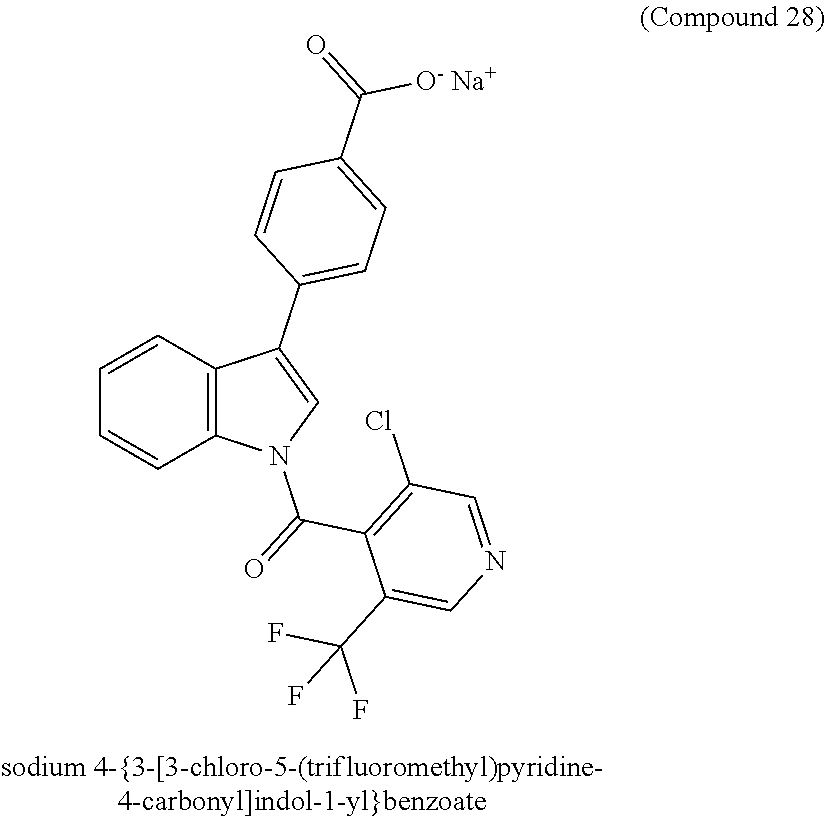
C12=C(C=CC=C1)C(C1=CC=C(C(=O)[O- Na+])C=C1)=CN2C(=O)C1=C(Cl)C=NC=C1C(F)(F)F
